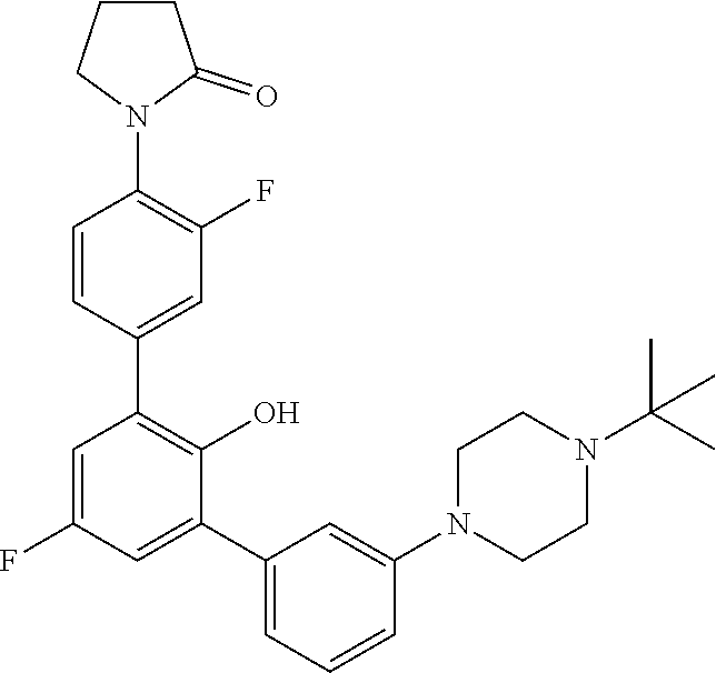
C1=CC(C2=C(O)C(C3=CC=CC(N4CCN(C(C)(C)C)CC4)=C3)=CC(F)=C2)=CC(F)=C1N1C(=O)CCC1
